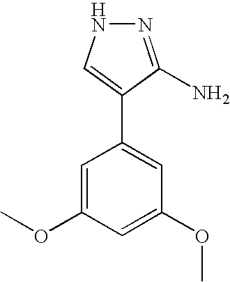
C1=C(OC)C=C(OC)C=C1C1=CNN=C1N
